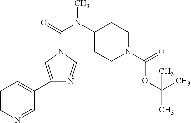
C1=CN=CC(C2=CN(C(N(C3CCN(C(=O)OC(C)(C)C)CC3)C)=O)C=N2)=C1
